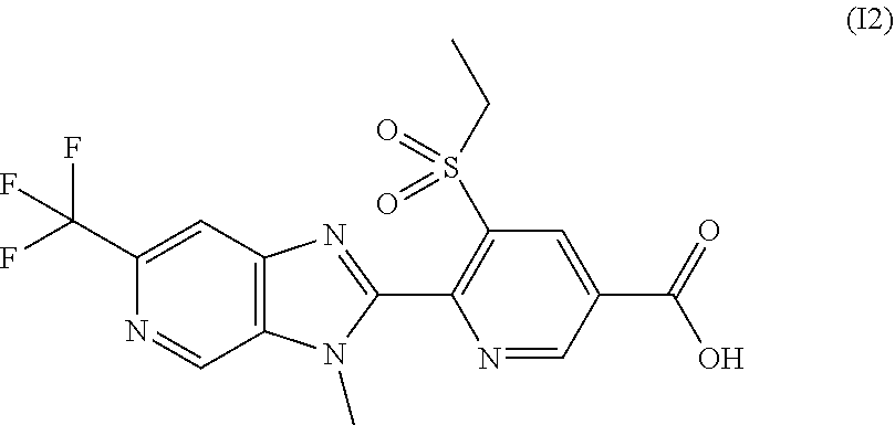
C1(C(F)(F)F)=CC2=C(C=N1)N(C)C(C1=C(S(CC)(=O)=O)C=C(C(=O)O)C=N1)=N2
